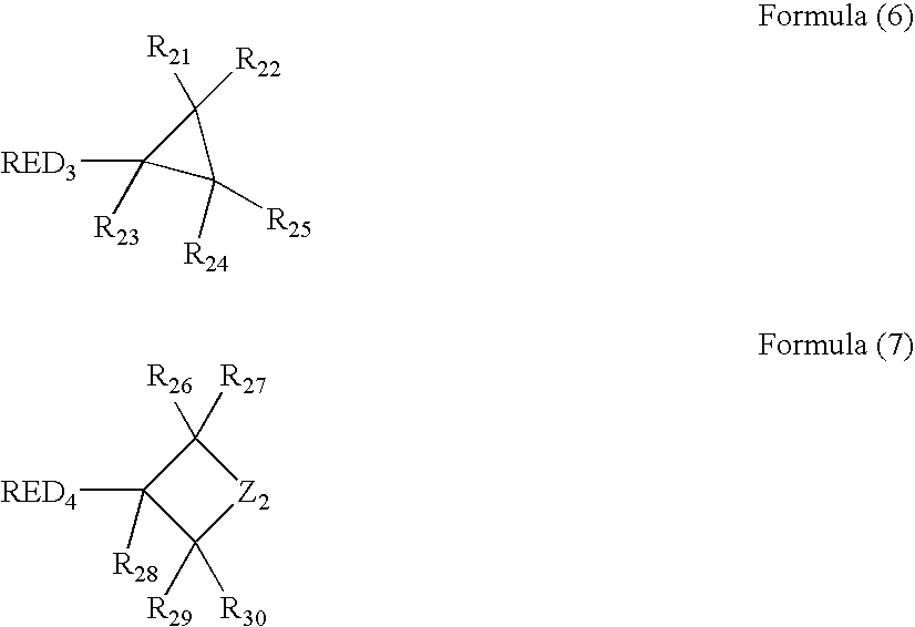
[RED3]C1([R23])C([R25])([R24])C1([R22])[R21].[RED4]C1([R28])C([R30])([R29])[Z2]C1([R27])[R26]
